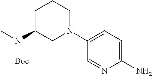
C1(N)=CC=C(N2CCCC(N(C)[Boc])C2)C=N1
